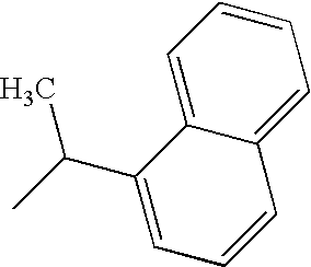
C1=C2C(=CC=C1)C=CC=C2C(C)C
